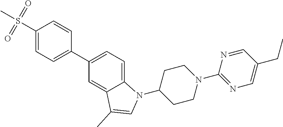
C1=CC(S(C)(=O)=O)=CC=C1C1=CC=C2C(=C1)C(C)=CN2C1CCN(C2=NC=C(CC)C=N2)CC1
